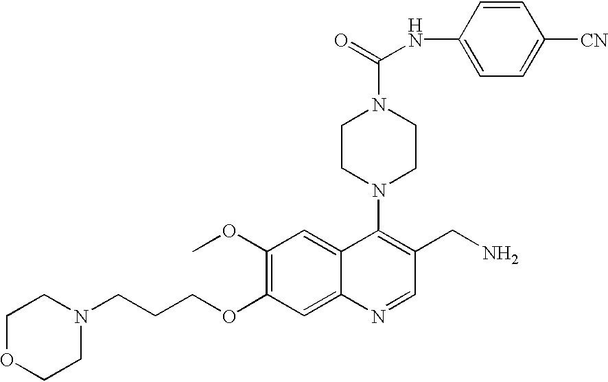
N1(CCCOC2=C(OC)C=C3C(=C2)N=CC(CN)=C3N2CCN(C(NC3=CC=C([CN])C=C3)=O)CC2)CCOCC1
